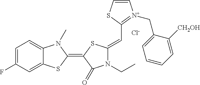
C1=C(F)C=C2C(=C1)N(C)C(=C1C(=O)N(CC)C(=CC3=[N+](CC4=CC=CC=C4[CH2OH])C=CS3)S1)S2.[Cl-]
